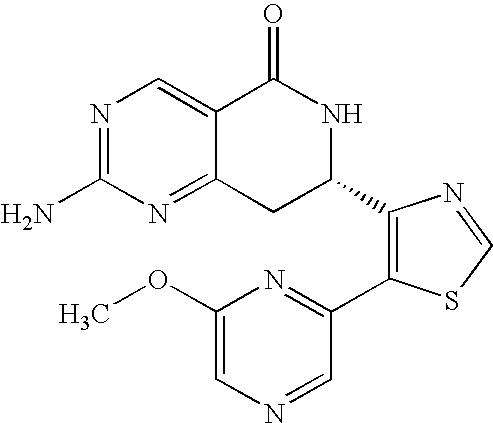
N1=C(N)N=C2C(=C1)C(=O)NC(C1=C(C3=NC(OC)=CN=C3)SC=N1)C2
